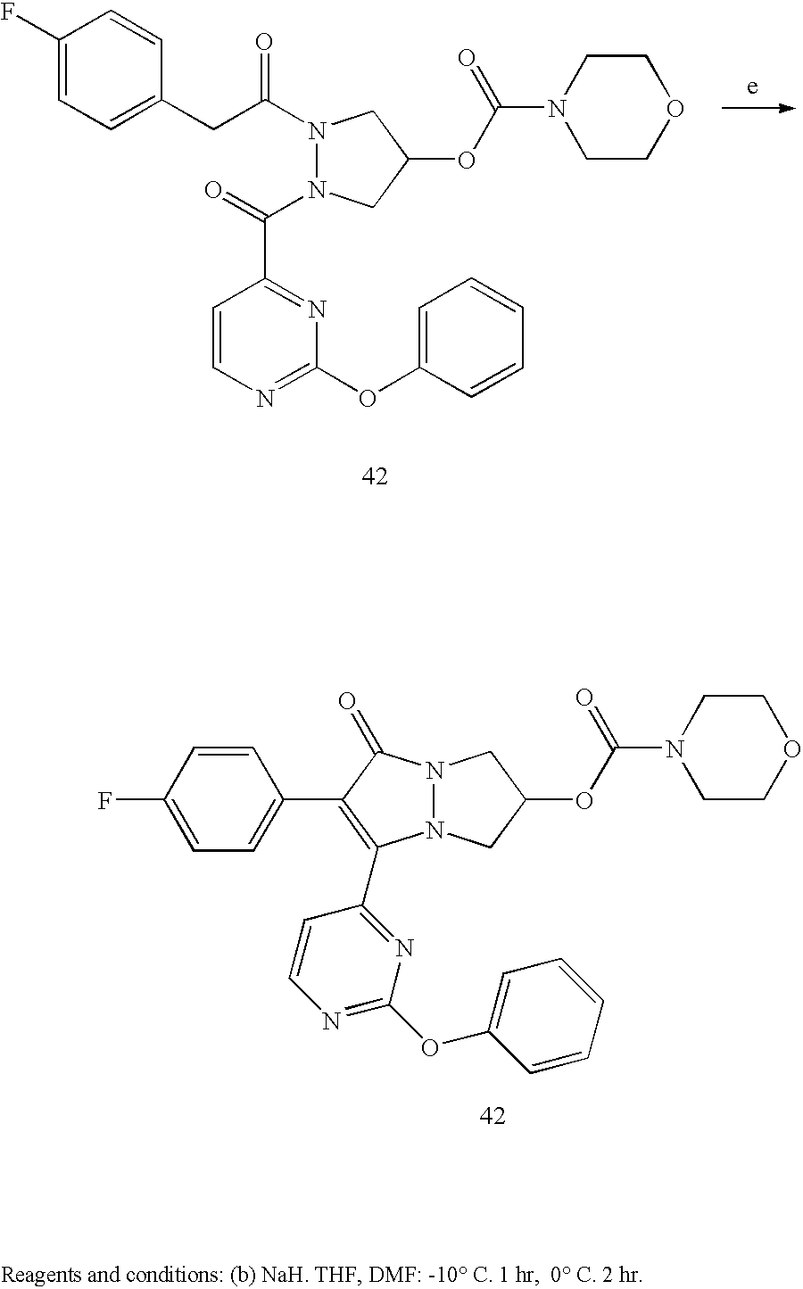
C1(CC(N2N(C(C3=NC(OC4=CC=CC=C4)=NC=C3)=O)CC(OC(N3CCOCC3)=O)C2)=O)=CC=C(F)C=C1.N12N(CC(OC(N3CCOCC3)=O)C1)C(C1=NC(OC3=CC=CC=C3)=NC=C1)=C(C1=CC=C(F)C=C1)C2=O
